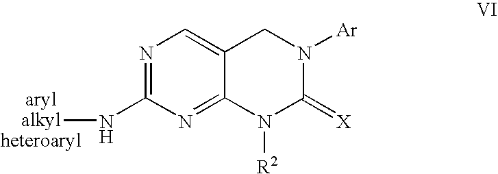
N1=C(N[arylalkylheteroaryl])N=C2C(=C1)CN([Ar])C(=[X])N2[R2]
